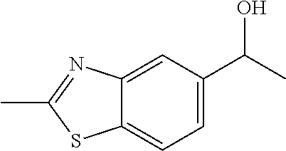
C1(C)=NC2=CC(C(O)C)=CC=C2S1
